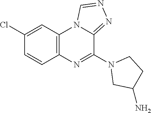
C12=C(C=C(Cl)C=C1)N1C(=NN=C1)C(N1CC(N)CC1)=N2
